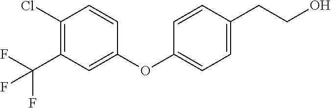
C1(Cl)=C(C(F)(F)F)C=C(OC2=CC=C(CCO)C=C2)C=C1
